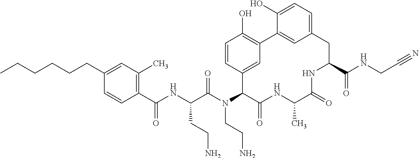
C1(C(NC(C(N(C2C(=O)NC(C)C(=O)NC(C(NCC#N)=O)CC3=CC=C(O)C(=C3)C3=C(O)C=CC2=C3)CCN)=O)CCN)=O)=C(C)C=C(CCCCCC)C=C1
